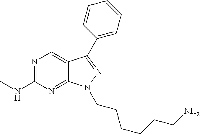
N1=C(NC)N=C2C(=C1)C(C1=CC=CC=C1)=NN2CCCCCCN
